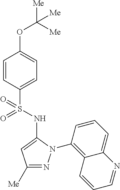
C1(S(=O)(NC2=CC([Me])=NN2C2=C3C(=CC=C2)N=CC=C3)=O)=CC=C(OC([Me])([Me])[Me])C=C1
